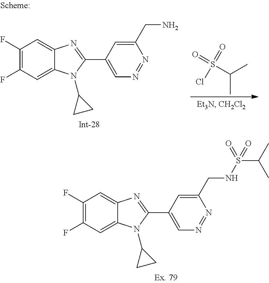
C1(F)=C(F)C=C2C(=C1)N=C(C1=CN=NC(CN)=C1)N2C1CC1.O=S(C(C)C)(=O)Cl.C1(F)=C(F)C=C2C(=C1)N=C(C1=CN=NC(CNS(C(C)C)(=O)=O)=C1)N2C1CC1
